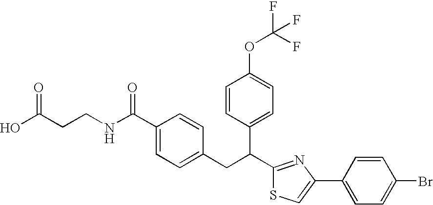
C1(C(NCCC(O)=O)=O)=CC=C(CC(C2=NC(C3=CC=C(Br)C=C3)=CS2)C2=CC=C(OC(F)(F)F)C=C2)C=C1
